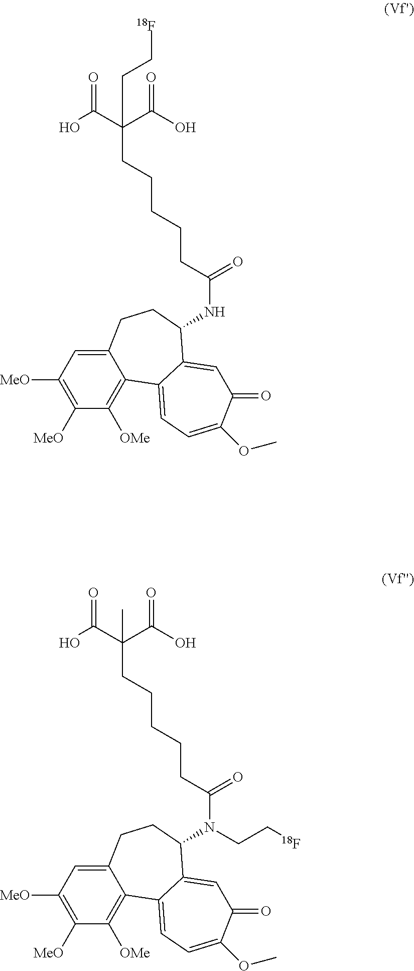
C1([MeO])=C([MeO])C=C2C(=C1[OMe])C1=CC=C(OC)C(=O)C=C1C(NC(CCCCCC(C(O)=O)(C(O)=O)CC[18F])=O)CC2.C1([MeO])=C([MeO])C=C2C(=C1[OMe])C1=CC=C(OC)C(=O)C=C1C(N(CC[18F])C(CCCCCC(C(O)=O)(C(O)=O)C)=O)CC2
